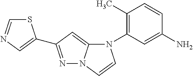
N1=C(C2=CN=CS2)C=C2N1C=CN2C1=C(C)C=CC(N)=C1
